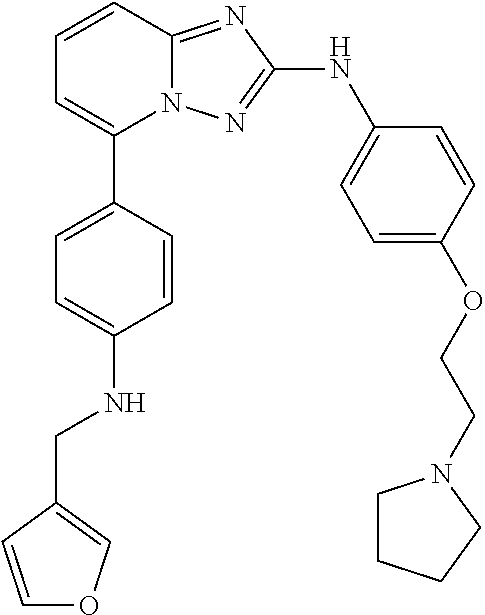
C1=CC2=NC(NC3=CC=C(OCCN4CCCC4)C=C3)=NN2C(C2=CC=C(NCC3=COC=C3)C=C2)=C1
